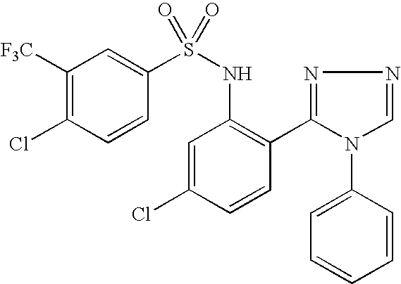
C1([F3C])=C(Cl)C=CC(S(NC2=C(C3=NN=CN3C3=CC=CC=C3)C=CC(Cl)=C2)(=O)=O)=C1
